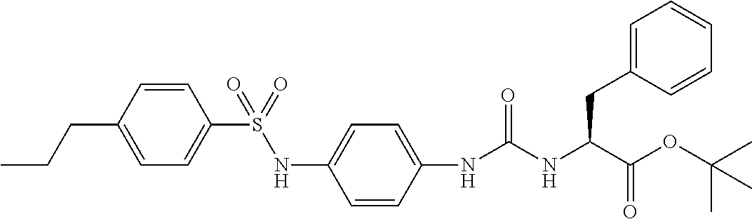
N(C(NC(C(=O)OC(C)(C)C)CC1=CC=CC=C1)=O)C1=CC=C(NS(=O)(C2=CC=C(CCC)C=C2)=O)C=C1
